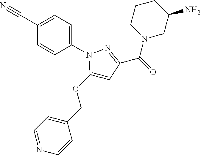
C1(C#N)=CC=C(N2C(OCC3=CC=NC=C3)=CC(C(N3CC(N)CCC3)=O)=N2)C=C1
